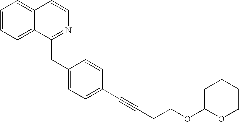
C1=CC=C2C(=C1)C=CN=C2CC1=CC=C(C#CCCOC2OCCCC2)C=C1
